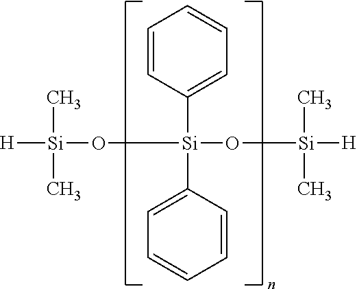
[H][Si](O[Si](O[Si]([H])(C)C)(C1=CC=CC=C1)C1=CC=CC=C1)(C)C
